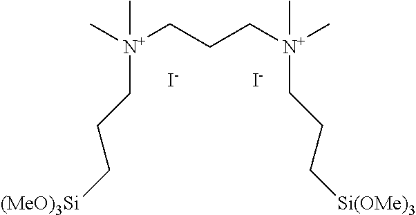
[N+](CCC[N+](CCC[Si(OMe)3])(C)C)(CCC[(MeO)3Si])(C)C.[I-].[I-]
